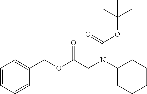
C1(COC(CN(C2CCCCC2)C(=O)OC(C)(C)C)=O)=CC=CC=C1
